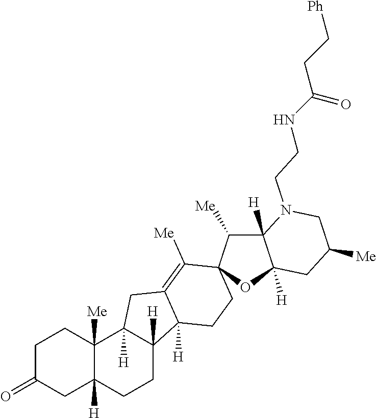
C1C(=O)CC2([H])C([Me])(C1)C1([H])C([H])(CC2)C2([H])C(=C([Me])C3(C([Me])C4([H])C([H])(O3)CC([Me])CN4CCNC(CC[Ph])=O)CC2)C1
